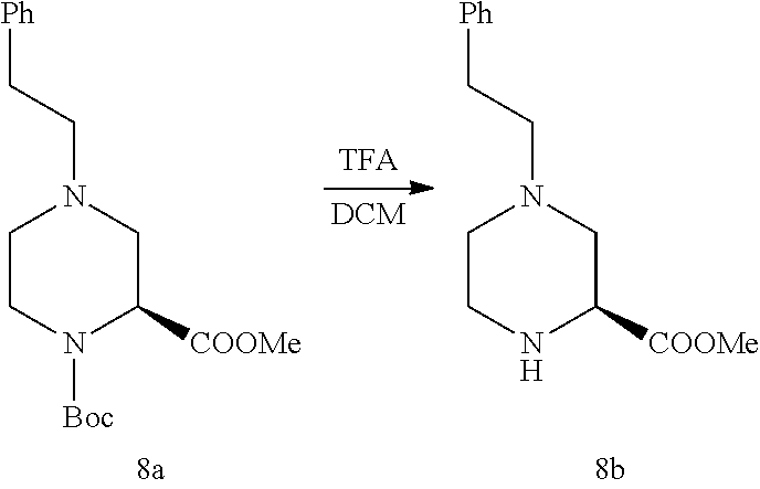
C1CN([Boc])C([COOMe])CN1CC[Ph].C1CNC([COOMe])CN1CC[Ph]
